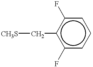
[CH3S]Cc1c(F)cccc1F
